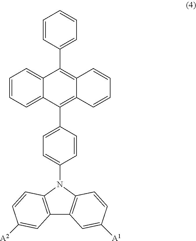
C1=CC=C2C(=C1)C(C1=CC=CC=C1)=C1C(=C2C2=CC=C(N3C4=C(C5=C3C=CC([A1])=C5)C=C([A2])C=C4)C=C2)C=CC=C1
